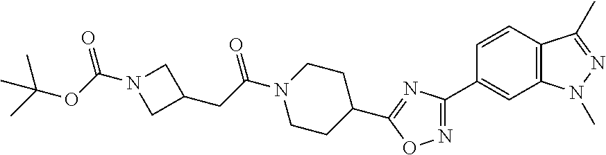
C1CN(C(CC2CN(C(OC(C)(C)C)=O)C2)=O)CCC1C1=NC(C2=CC3=C(C=C2)C(C)=NN3C)=NO1
